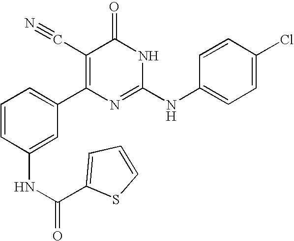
C1(NC(=O)C2=CC=CS2)=CC(C2=C(C#N)C(=O)NC(NC3=CC=C(Cl)C=C3)=N2)=CC=C1
